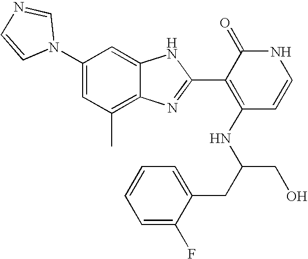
C1(C)=C2C(=CC(N3C=NC=C3)=C1)NC(C1=C(NC(CO)CC3=CC=CC=C3F)C=CNC1=O)=N2
